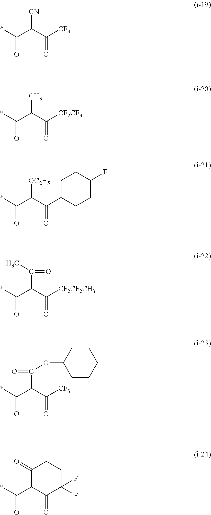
*C(C(C([CF3])=O)[CN])=O.*C(C(C([CF2CF3])=O)C)=O.*C(C(C(C1CCC(F)CC1)=O)[OC2H5])=O.*C(C(C([CF2CF2CH3])=O)C(C)=O)=O.*C(C(C([CF3])=O)C(OC1CCCCC1)=O)=O.*C(C1C(=O)C(F)(F)CCC1=O)=O
